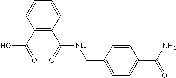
C(NC(C1=C(C(O)=O)C=CC=C1)=O)C1=CC=C(C(N)=O)C=C1
